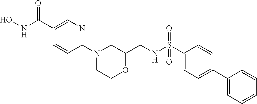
C1(C(=O)NO)=CN=C(N2CCOC(CNS(C3=CC=C(C4=CC=CC=C4)C=C3)(=O)=O)C2)C=C1
